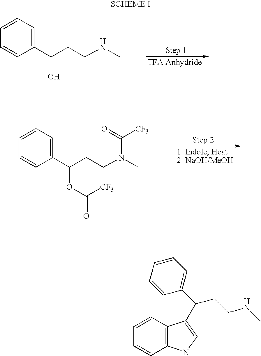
C(O)(CCNC)C1=CC=CC=C1.C(OC([CF3])=O)(CCN(C([CF3])=O)C)C1=CC=CC=C1.C1=CC2=C(C=C1)NC=C2C(C1=CC=CC=C1)CCNC
